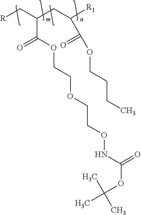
[R1]C(CC(C[R])C(=O)OCCOCCONC(OC(C)(C)C)=O)C(OCCCC)=O
